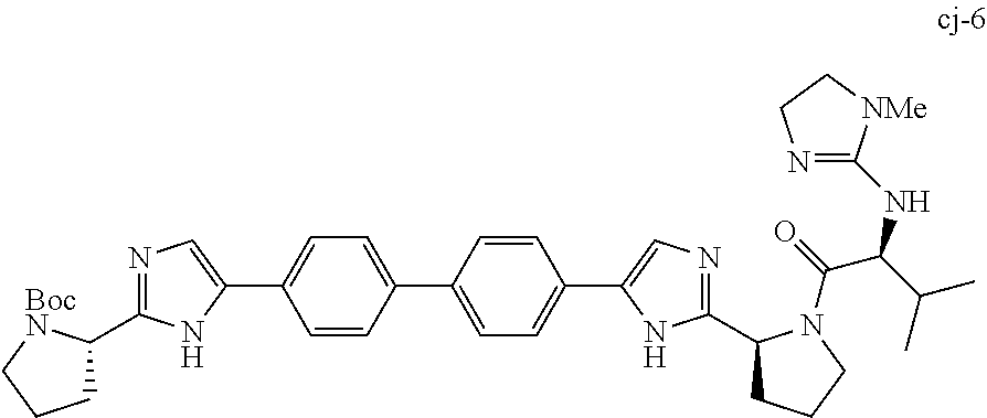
C1C(C2=NC=C(C3=CC=C(C4=CC=C(C5=CN=C(C6CCCN6C(C(NC6=NCC[NMe]6)C(C)C)=O)N5)C=C4)C=C3)N2)[BocN]CC1
